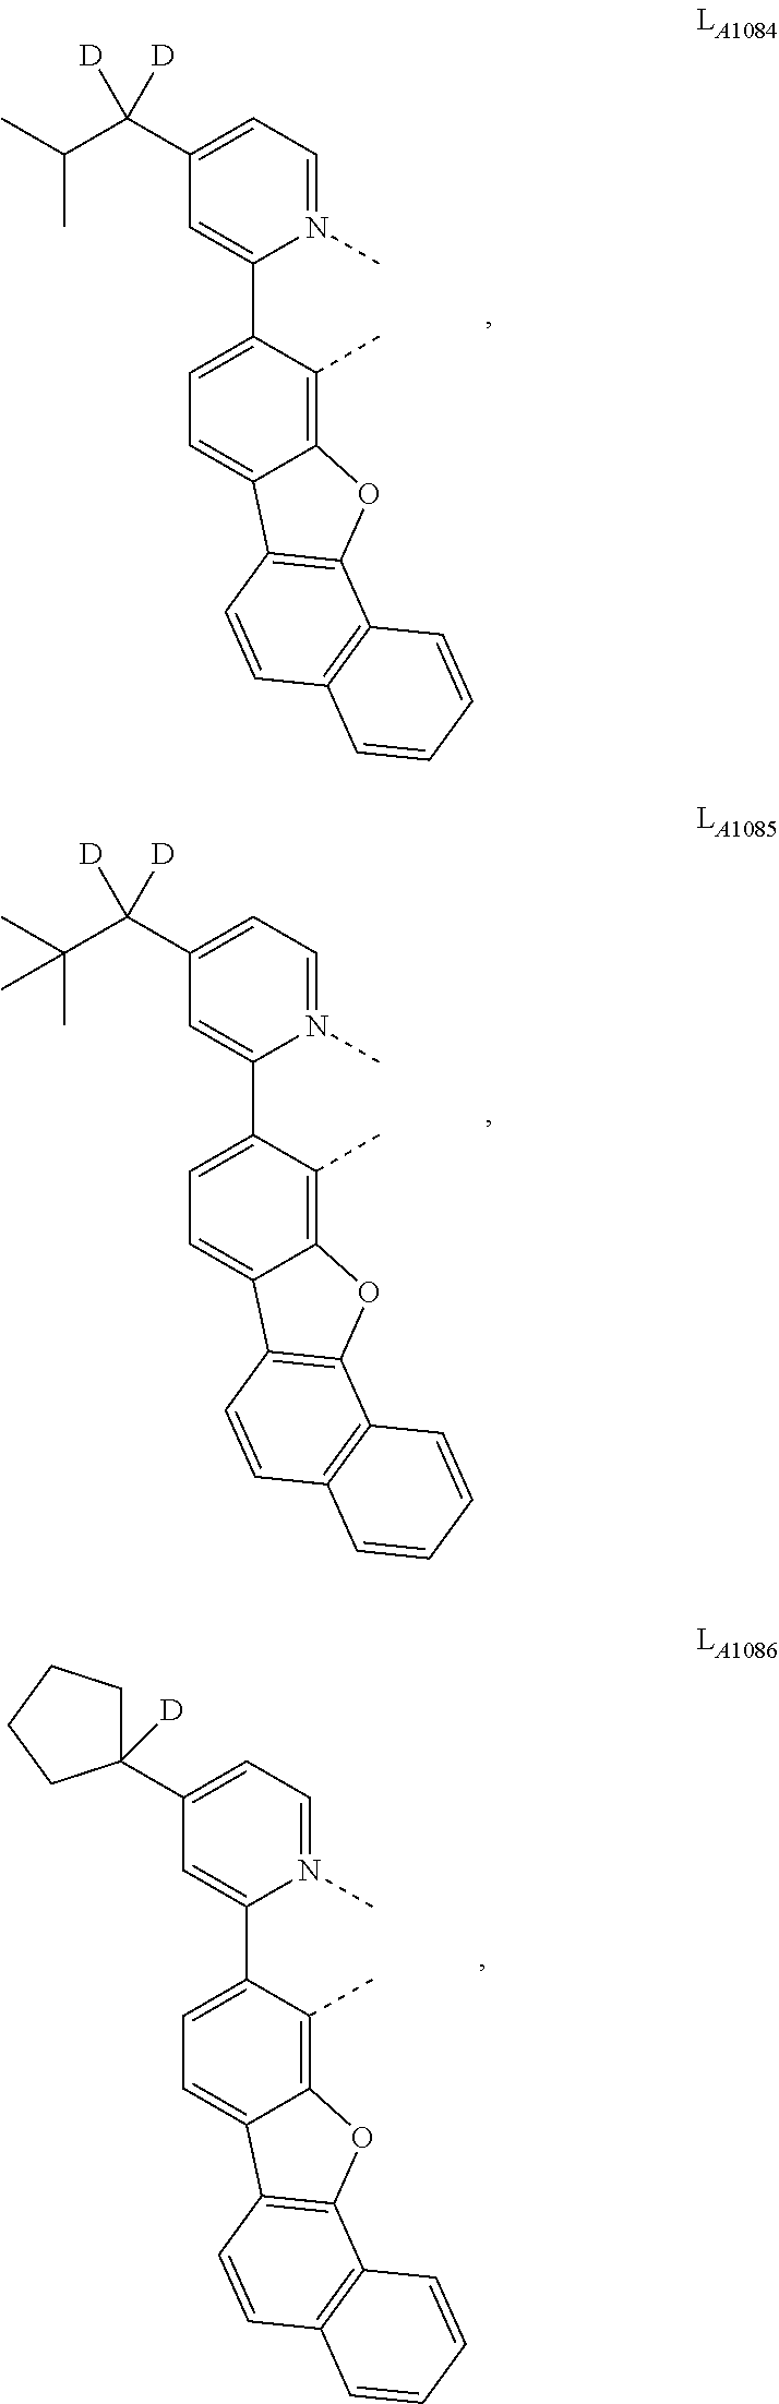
C(C1=CC=N(C)C(C2=CC=C3C(=C2C)OC2=C3C=CC3=C2C=CC=C3)=C1)(C(C)C)([D])[D].C(C1=CC=N(C)C(C2=CC=C3C(=C2C)OC2=C3C=CC3=C2C=CC=C3)=C1)(C(C)(C)C)([D])[D].C1(C2=CC=N(C)C(C3=CC=C4C(=C3C)OC3=C4C=CC4=C3C=CC=C4)=C2)([D])CCCC1
